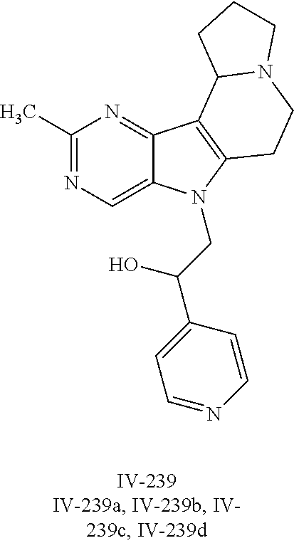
C1(C)=NC=C2C(=N1)C1=C(N2CC(C2=CC=NC=C2)O)CCN2C1CCC2
